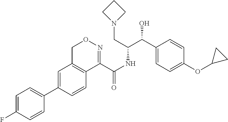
C1=C(C2=CC=C(F)C=C2)C=CC2=C1CON=C2C(NC(C(C1=CC=C(OC2CC2)C=C1)O)CN1CCC1)=O
